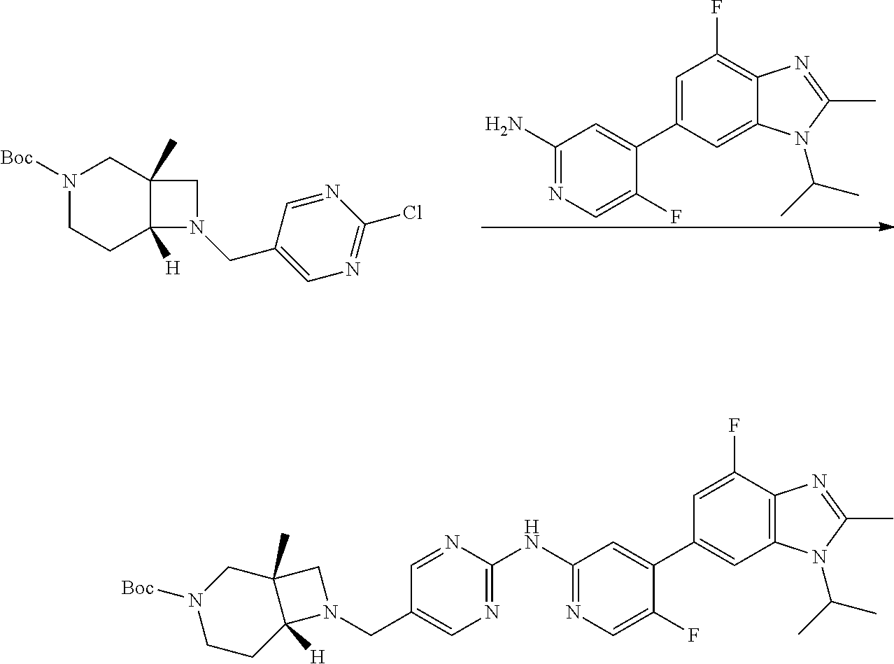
C1(N)=NC=C(F)C(C2=CC(F)=C3C(=C2)N(C(C)C)C(C)=N3)=C1.N1([Boc])CCC2([H])C(C)(C1)CN2CC1=CN=C(Cl)N=C1.N1([Boc])CCC2([H])C(C)(C1)CN2CC1=CN=C(NC2=NC=C(F)C(C3=CC4=C(C(F)=C3)N=C(C)N4C(C)C)=C2)N=C1
